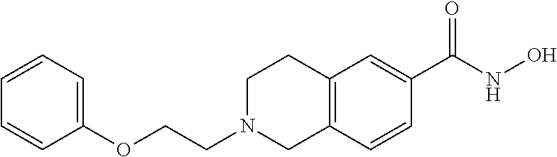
C(CN1CC2=C(CC1)C=C(C(=O)NO)C=C2)OC1=CC=CC=C1
